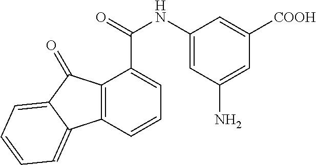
C12=C(C=CC=C1C(NC1=CC(N)=CC([COOH])=C1)=O)C1=CC=CC=C1C2=O
